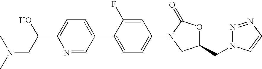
C1=C(C2=CC=C(N3C(=O)OC(CN4N=NC=C4)C3)C=C2F)C=NC(C(O)CN(C)C)=C1
